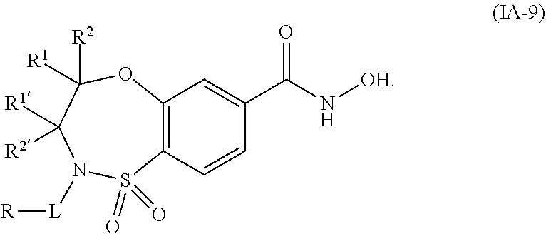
C12=C(C=CC(C(N[OH])=O)=C1)S(=O)(=O)N([L][R])C([R1])([R2])C([R2])([R1])O2
